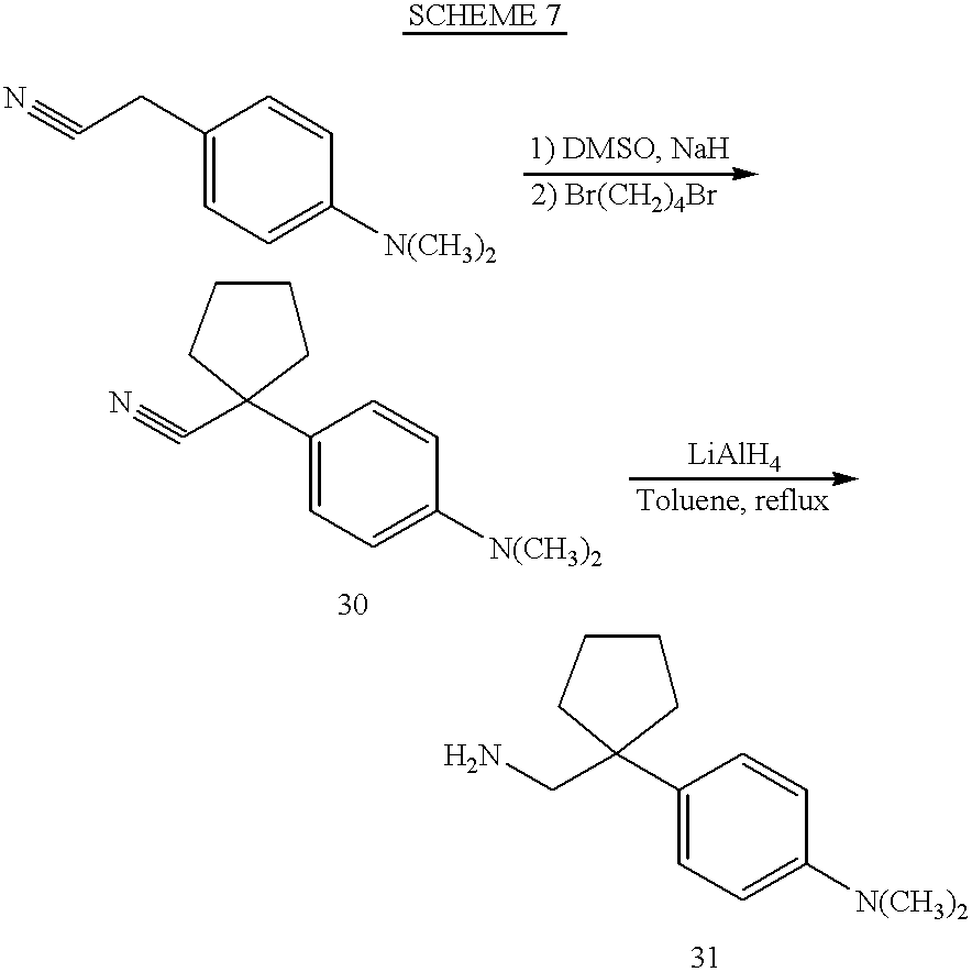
C1(CC#N)=CC=C([N(CH3)2])C=C1.C1(C2(C#N)CCCC2)=CC=C([N(CH3)2])C=C1.C1(C2(CN)CCCC2)=CC=C([N(CH3)2])C=C1
